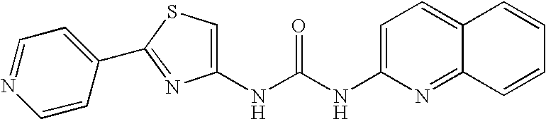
C1(NC(NC2=CC=C3C(=N2)C=CC=C3)=O)=CSC(C2=CC=NC=C2)=N1
